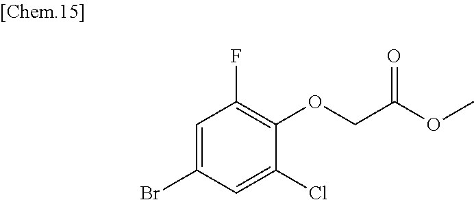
C1=C(Br)C=C(Cl)C(OCC(OC)=O)=C1F
